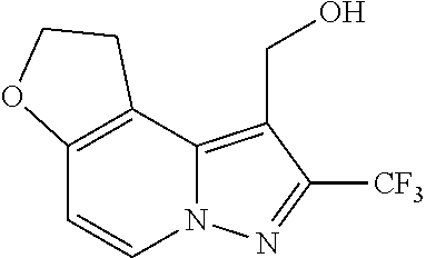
C12=C(C=CN3C1=C(CO)C([CF3])=N3)OCC2
